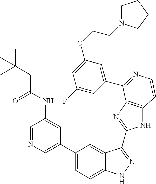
C1(C2=CN=CC(NC(CC(C)(C)C)=O)=C2)=CC=C2C(=C1)C(C1=NC3=C(N1)C=CN=C3C1=CC(OCCN3CCCC3)=CC(F)=C1)=NN2
